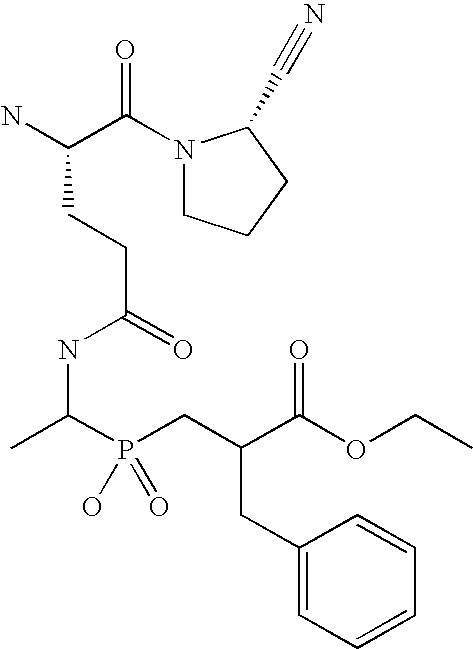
N1(C(C(N)CCC(=O)NC(C)P(CC(C(OCC)=O)CC2=CC=CC=C2)(O)=O)=O)CCCC1C#N
